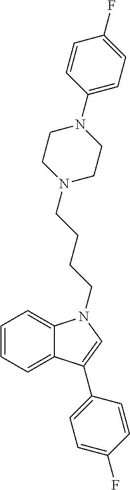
C1=CC=C2C(=C1)N(CCCCN1CCN(C3=CC=C(F)C=C3)CC1)C=C2C1=CC=C(F)C=C1
